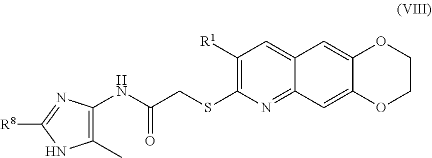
C1(NC(CSC2=C([R1])C=C3C(=N2)C=C2C(=C3)OCCO2)=O)=C(C)NC([R8])=N1
